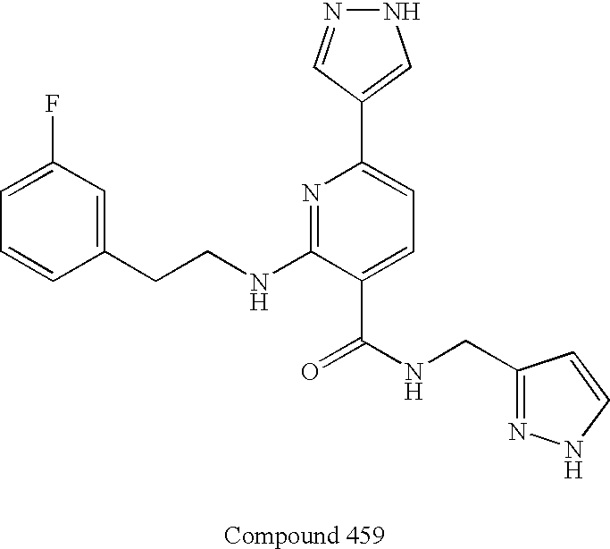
C1=CC(CCNC2=NC(C3=CNN=C3)=CC=C2C(NCC2=NNC=C2)=O)=CC(F)=C1
